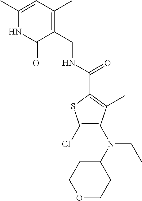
C1(C)=CC(C)=C(CNC(=O)C2=C(C)C(N(C3CCOCC3)CC)=C(Cl)S2)C(=O)N1
